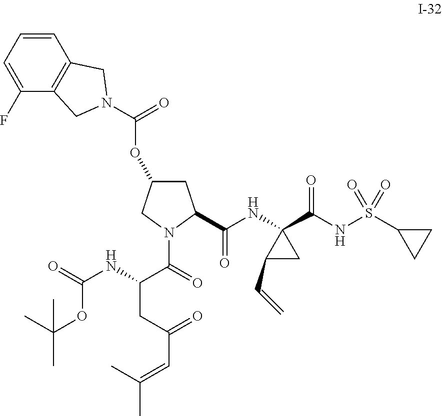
C1=CC=C(F)C2=C1CN(C(=O)OC1CC(C(NC3(C(NS(C4CC4)(=O)=O)=O)C(C=C)C3)=O)N(C(=O)C(NC(=O)OC(C)(C)C)CC(C=C(C)C)=O)C1)C2
